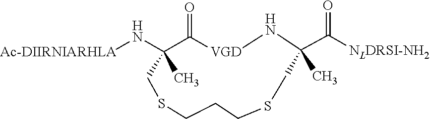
N([Ac-DIIRNIARHLA])C1(C)C(=O)[VGD]NC(C([NLDRSI-NH2])=O)(C)CSCCCSC1
